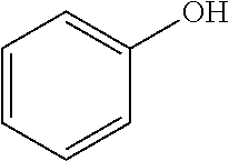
C1=CC=CC(O)=C1
